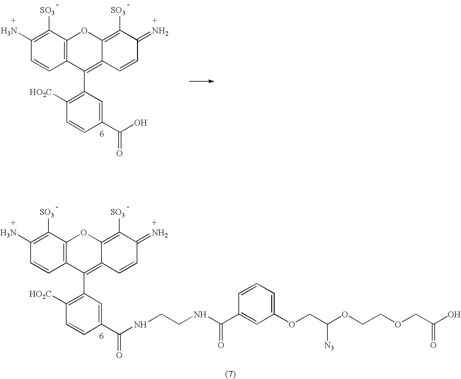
C1(N)=C([SO3])C2=C(C=C1)C(C1=C([HO2C])C=CC(C(O)=O)=C1)=C1C(=C([SO3])C(=N)C=C1)O2.C1(N)=C([SO3])C2=C(C=C1)C(C1=C([HO2C])C=CC(C(NCCNC(=O)C3=CC(OCC([N3])OCCOCC(O)=O)=CC=C3)=O)=C1)=C1C(=C([SO3])C(=N)C=C1)O2
